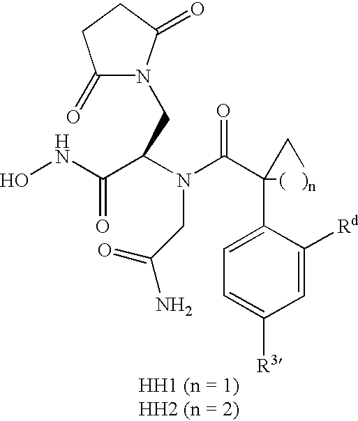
ONC(C(N(C(C1(C2=CC=C([R3])C=C2[Rd])[(   )n]C1)=O)CC(=O)N)CN1C(=O)CCC1=O)=O
